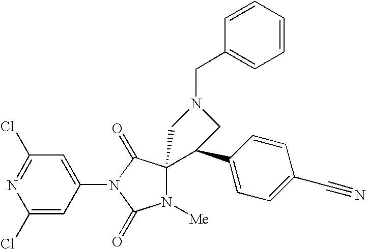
C1(Cl)=NC(Cl)=CC(N2C(=O)N([Me])C3(C2=O)C(C2=CC=C(C#N)C=C2)CN(CC2=CC=CC=C2)C3)=C1
